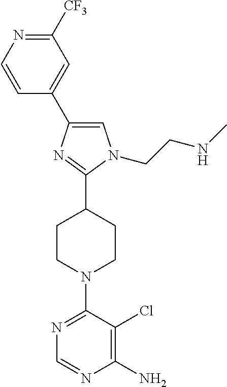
C1=C(C2=CC([CF3])=NC=C2)N=C(C2CCN(C3=NC=NC(N)=C3Cl)CC2)N1CCNC
